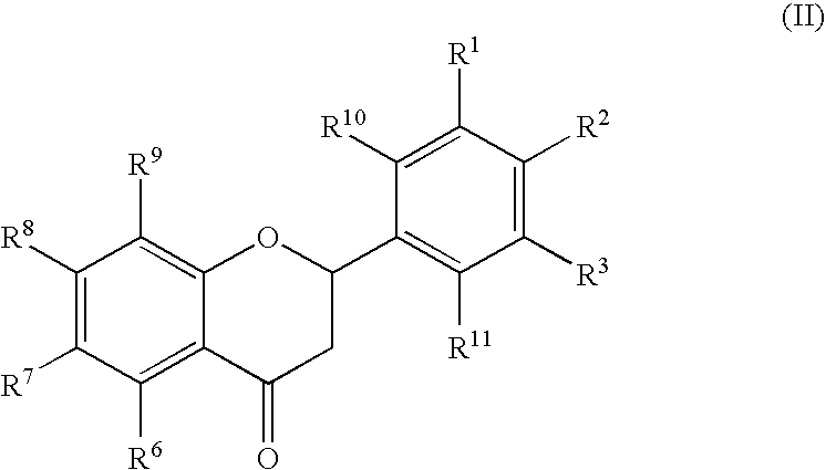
C1([R6])=C2C(=C([R9])C([R8])=C1[R7])OC(C1=C([R11])C([R3])=C([R2])C([R1])=C1[R10])CC2=O
